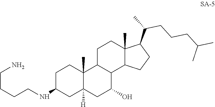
C1C2C(C3C(C)(C1)C(C(C)CCCC(C)C)CC3)C(O)CC1([H])C2(C)CCC(NCCCCN)C1
